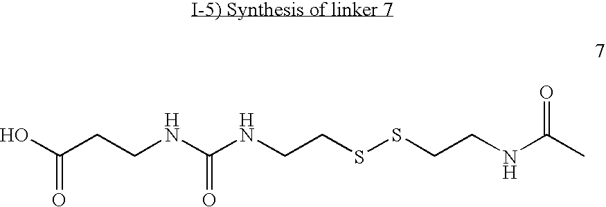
OC(CCNC(NCCSSCCNC(C)=O)=O)=O
